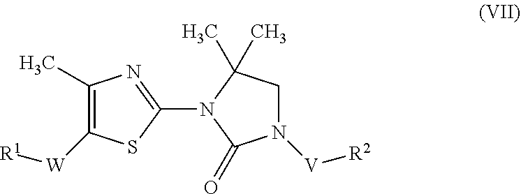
C1(C)=C([W][R1])SC(N2C(C)(C)CN([V][R2])C2=O)=N1
